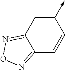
C12=NON=C1C=C(->C)C=C2
